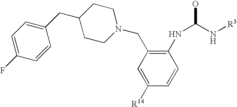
C1([R14])=CC(CN2CCC(CC3=CC=C(F)C=C3)CC2)=C(NC(N[R3])O)C=C1
